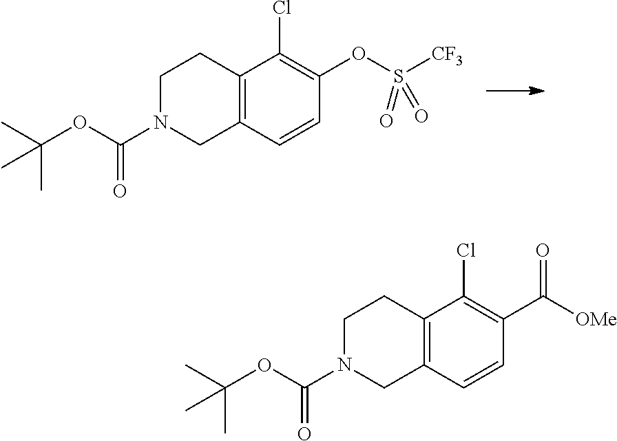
C1(OS([CF3])(=O)=O)=C(Cl)C2=C(C=C1)CN(C(OC(C)(C)C)=O)CC2.C1(C([OMe])=O)=C(Cl)C2=C(C=C1)CN(C(OC(C)(C)C)=O)CC2
